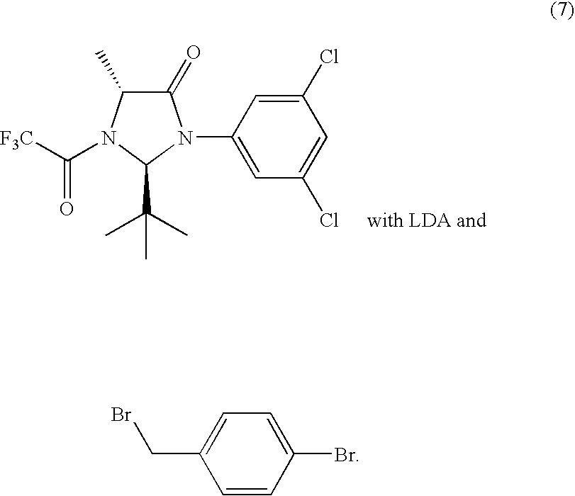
C1(N2C(=O)C(C)N(C([F3C])=O)C2C(C)(C)C)=CC(Cl)=CC(Cl)=C1.C1=CC(Br)=CC=C1CBr
